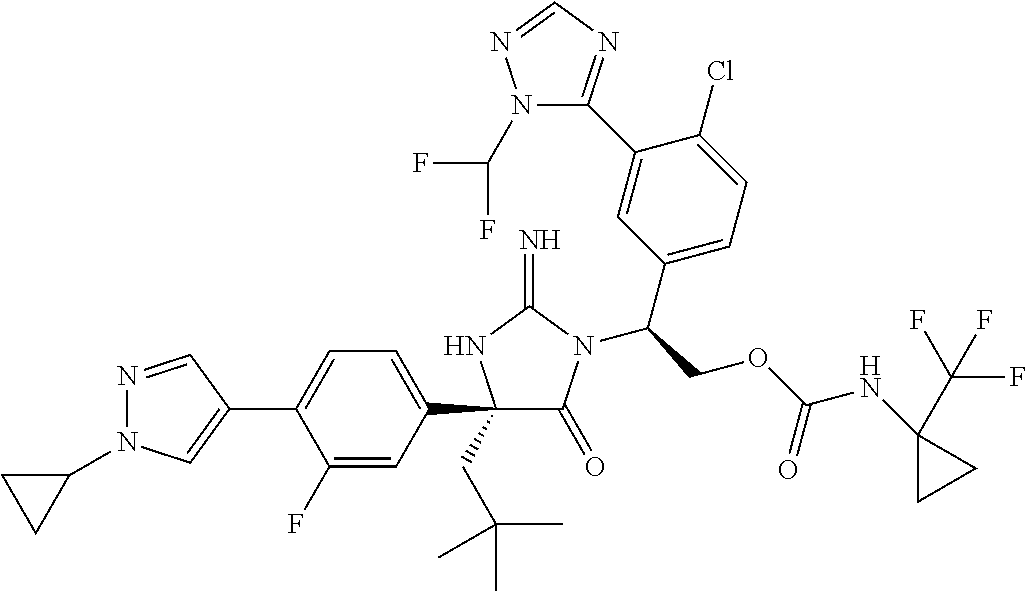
C1(C2=CC=C(C3(CC(C)(C)C)C(=O)N(C(COC(NC4(C(F)(F)F)CC4)=O)C4=CC=C(Cl)C(C5=NC=NN5C(F)F)=C4)C(=N)N3)C=C2F)=CN(C2CC2)N=C1
